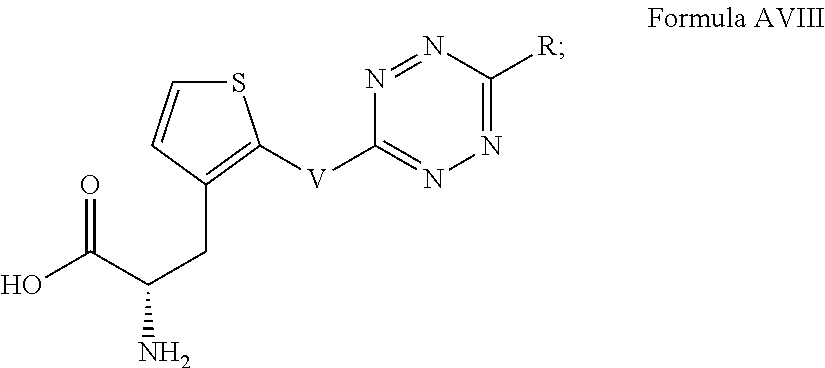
S1C=CC(CC(N)C(O)=O)=C1[V]C1=NN=C([R])N=N1
